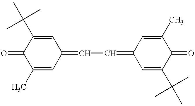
O=C1C(C)=CC(=CC=C2C=C(C(C)(C)C)C(=O)C(C)=C2)C=C1C(C)(C)C
